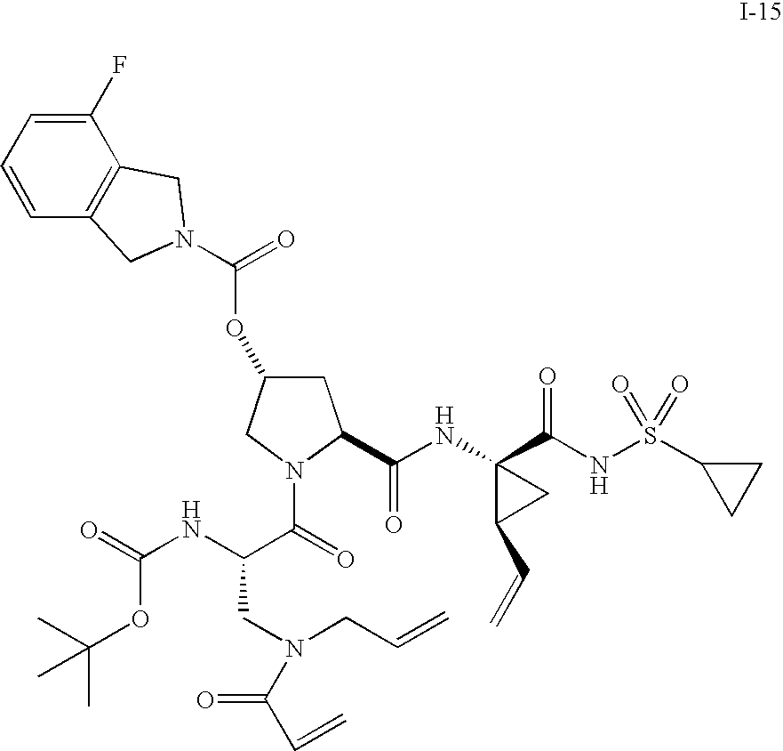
C1C(OC(=O)N2CC3=C(C(F)=CC=C3)C2)CN(C(=O)C(NC(=O)OC(C)(C)C)CN(CC=C)C(C=C)=O)C1C(NC1(C(NS(C2CC2)(=O)=O)=O)C(C=C)C1)=O
